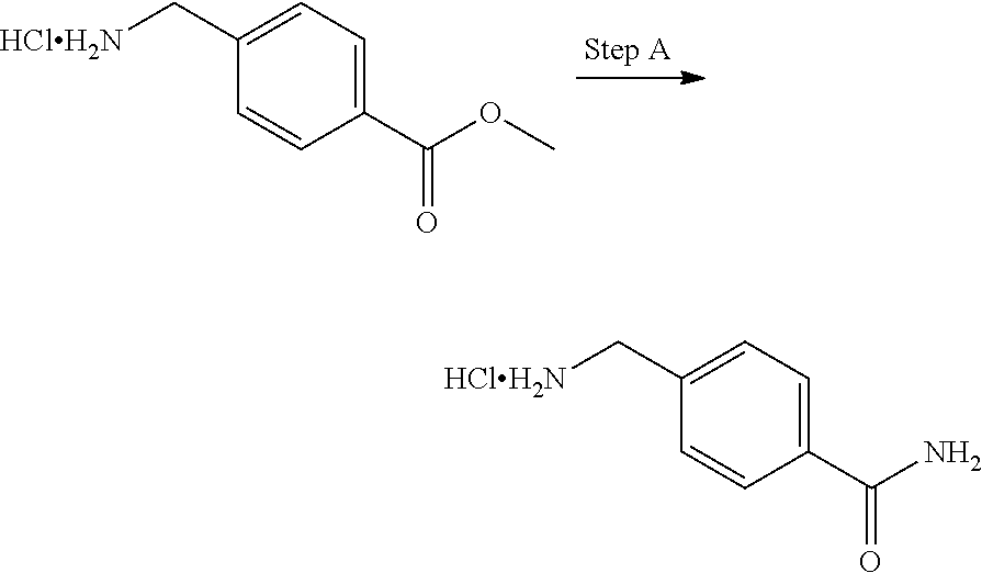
C1(C(=O)OC)=CC=C(C[HClH2N])C=C1.C1(C(=O)N)=CC=C(C[HClH2N])C=C1
